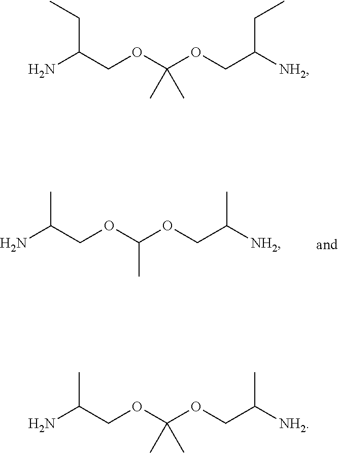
NC(COC(OCC([NH2])CC)(C)C)CC.NC(COC(OCC([NH2])C)C)C.NC(COC(OCC([NH2])C)(C)C)C
